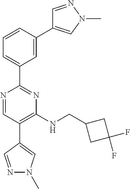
N1=CC(C2=CN(C)N=C2)=C(NCC2CC(F)(F)C2)N=C1C1=CC=CC(C2=CN(C)N=C2)=C1
